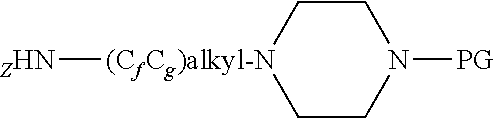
[ZHN][(CfCg)alkyl-N]1CCN([PG])CC1
